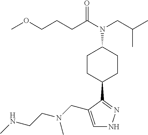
C1=C(CN(C)CCNC)C(C2CCC(N(CC(C)C)C(=O)CCCOC)CC2)=NN1
